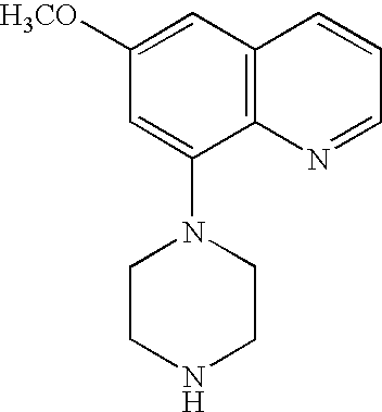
C1([H3CO])=CC2=C(C(N3CCNCC3)=C1)N=CC=C2
